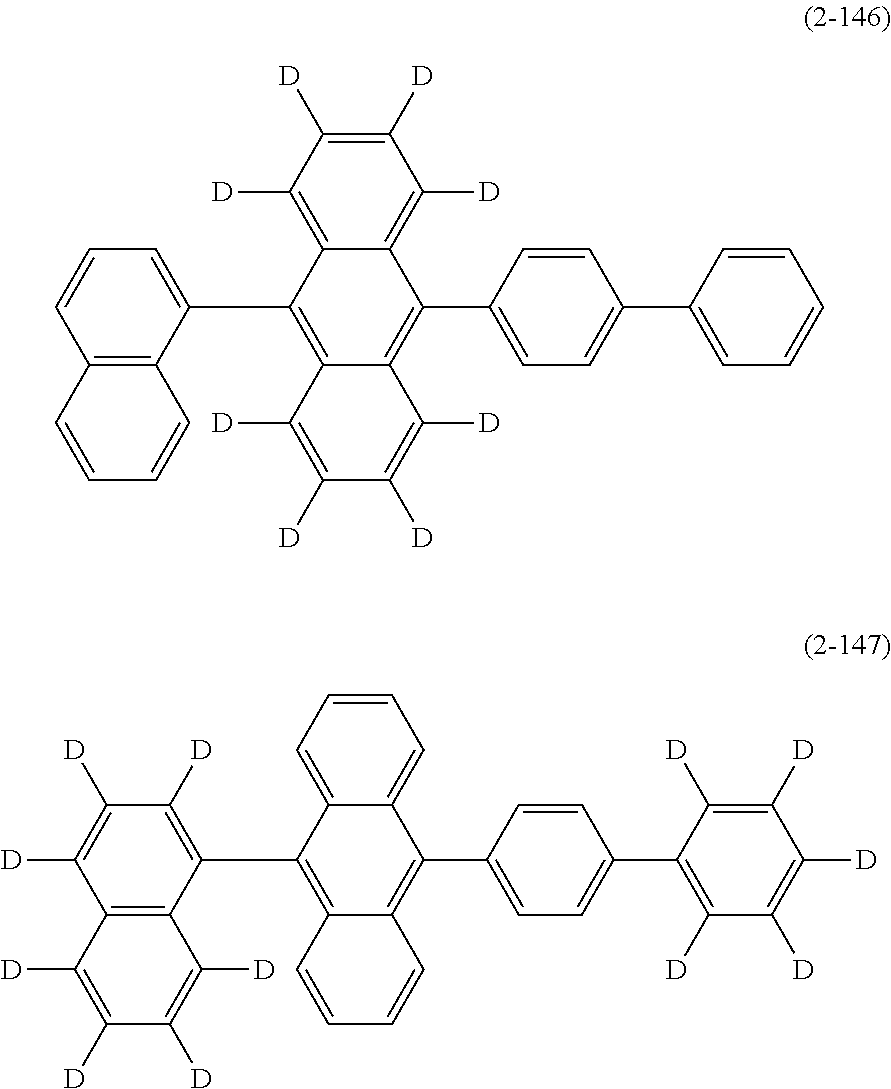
C12=C(C(C3=C4C(=C(C5=CC=C(C6=CC=CC=C6)C=C5)C5=C([D])C([D])=C([D])C([D])=C35)C([D])=C([D])C([D])=C4[D])=CC=C1)C=CC=C2.C12=C(C(C3=C4C(=C(C5=CC=C(C6=C([D])C([D])=C([D])C([D])=C6[D])C=C5)C5=CC=CC=C35)C=CC=C4)=C([D])C([D])=C1[D])C([D])=C([D])C([D])=C2[D]
